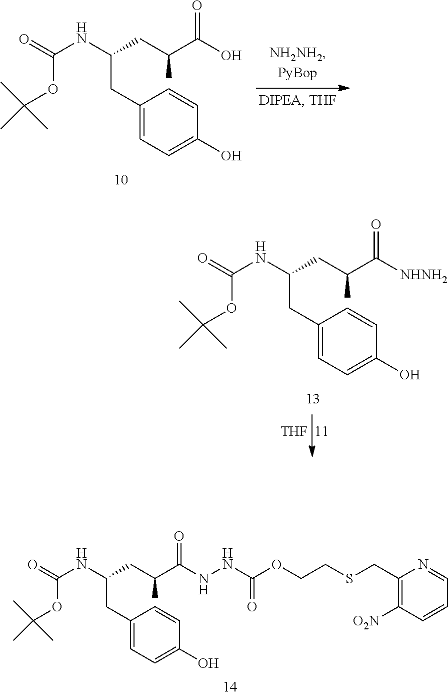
C1(CC(NC(=O)OC(C)(C)C)CC(C(O)=O)C)=CC=C(O)C=C1.[THF].C1(CC(NC(=O)OC(C)(C)C)CC(C([NHNH2])=O)C)=CC=C(O)C=C1.C1(CC(NC(=O)OC(C)(C)C)CC(C(NNC(OCCSCC2=C([O2N])C=CC=N2)=O)=O)C)=CC=C(O)C=C1
